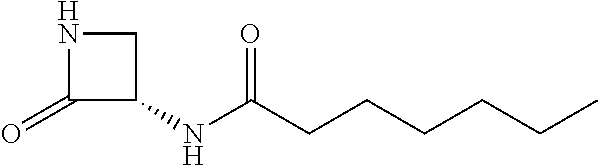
N1C(=O)C(NC(CCCCCC)=O)C1
